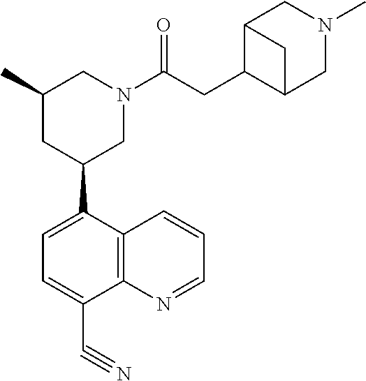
C1=C(C2CN(C(=O)CC3C4CN(C)CC3C4)CC(C)C2)C2=C(C(C#N)=C1)N=CC=C2
